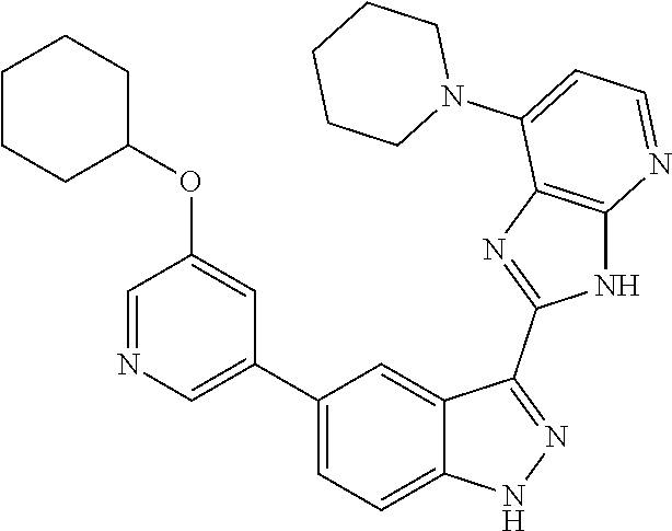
C1(C2=CC=C3C(=C2)C(C2=NC4=C(N2)N=CC=C4N2CCCCC2)=NN3)=CN=CC(OC2CCCCC2)=C1
